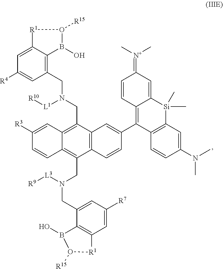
C1=C2C(=C(CN(CC3=C4C(=C(CN(CC5=CC([R7])=CC6=C5B(O)O([R15])[R1]6)[L3][R9])C5=C3C=C(C3=C6C(=CC(=[N+](C)C)C=C6)[Si](C)(C)C6=C3C=CC(N(C)C)=C6)C=C5)C=CC([R3])=C4)[L1][R10])C=C1[R4])B(O)O([R15])[R1]2
